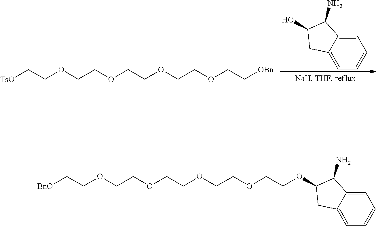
[TsO]CCOCCOCCOCCOCC[OBn].C12=CC=CC=C1C(N)C(O)C2.[BnO]CCOCCOCCOCCOCCOC1C(N)C2=CC=CC=C2C1
